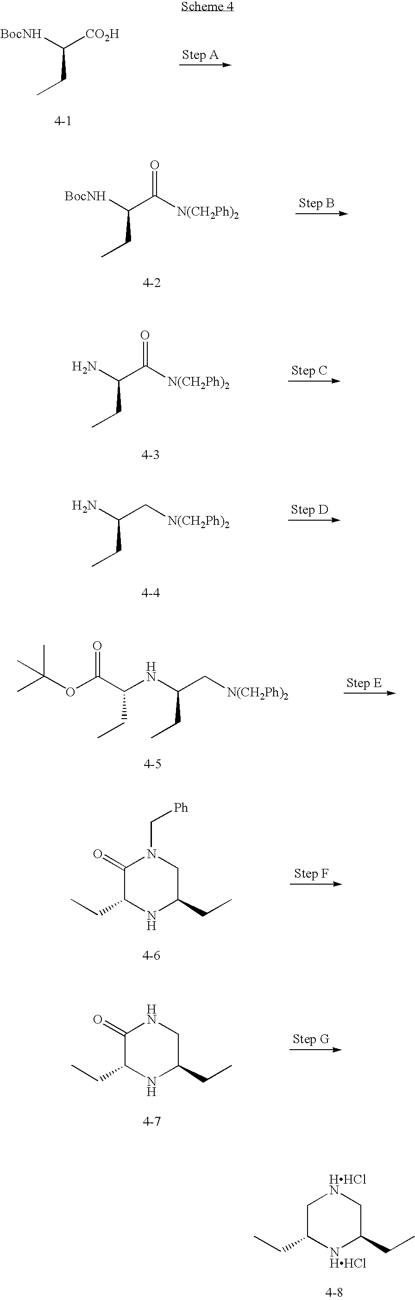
C1C(CC)[NHHCl]C(CC)C[HHClN]1.C1(=O)C(CC)NC(CC)CN1C[Ph].[BocNH]C([CO2H])CC.[BocNH]C(C([N(CH2Ph)2])=O)CC.NC(C([N(CH2Ph)2])=O)CC.NC(C[N(CH2Ph)2])CC.O(C(C(NC(C[N(CH2Ph)2])CC)CC)=O)C(C)(C)C.C1(=O)C(CC)NC(CC)CN1
